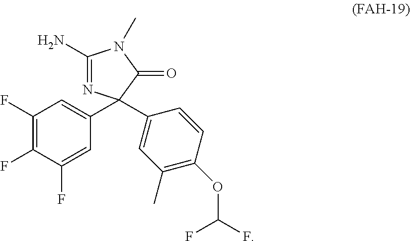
C1(F)=C(F)C(F)=CC(C2(C3=CC(C)=C(OC(F)F)C=C3)N=C(N)N(C)C2=O)=C1
